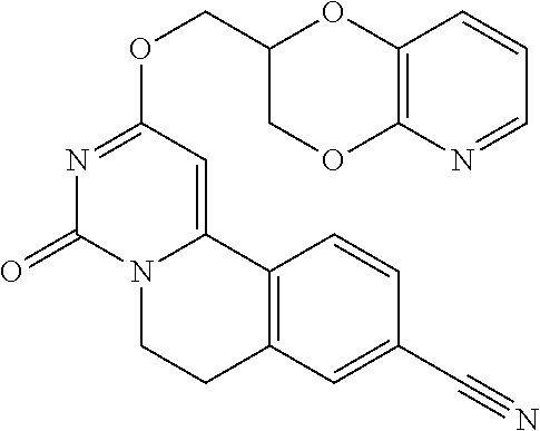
C(OC1=NC(=O)N2C(=C1)C1=C(CC2)C=C(C#N)C=C1)C1COC2=C(O1)C=CC=N2
